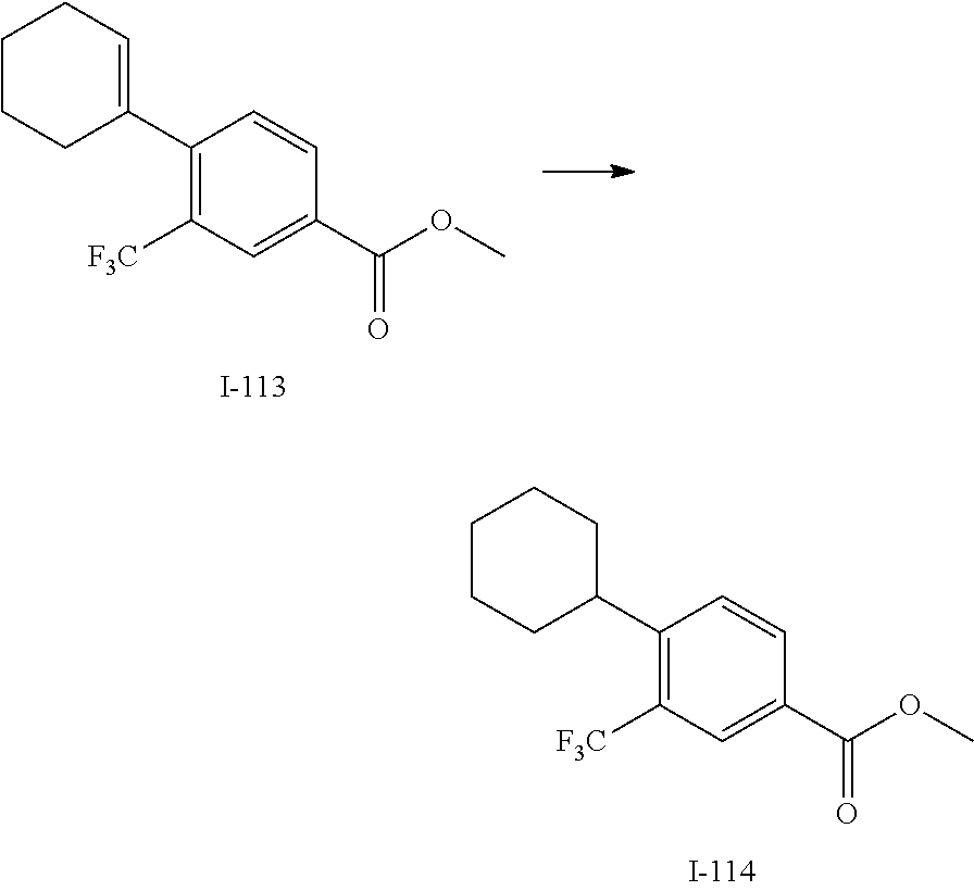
C1(C2=CCCCC2)=C([F3C])C=C(C(OC)=O)C=C1.C1(C2CCCCC2)=C([F3C])C=C(C(OC)=O)C=C1
